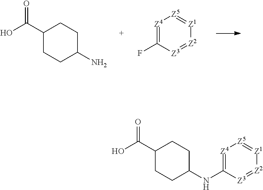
C1(C(O)=O)CCC(N)CC1.[Z4]1=C(F)[Z3]=[Z2][Z1]=[Z5]1.C1(C(O)=O)CCC(NC2=[Z4][Z5]=[Z1][Z2]=[Z3]2)CC1
